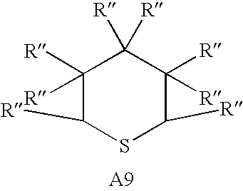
C1([R])([R])C([R])SC([R])C([R])([R])C1([R])[R]
